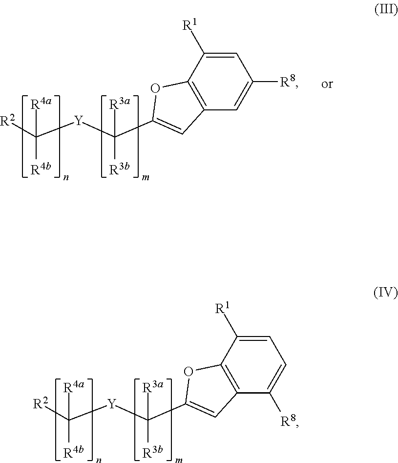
C1=C([R1])C2=C(C=C1[R8])C=C(C([R3b])([Y]C([R2])([R4b])[R4a])[R3a])O2.C1=C([R1])C2=C(C([R8])=C1)C=C(C([R3b])([Y]C([R2])([R4b])[R4a])[R3a])O2
